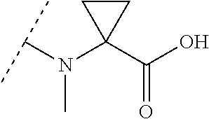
C(N(C1(C(O)=O)CC1)C)(C)C
